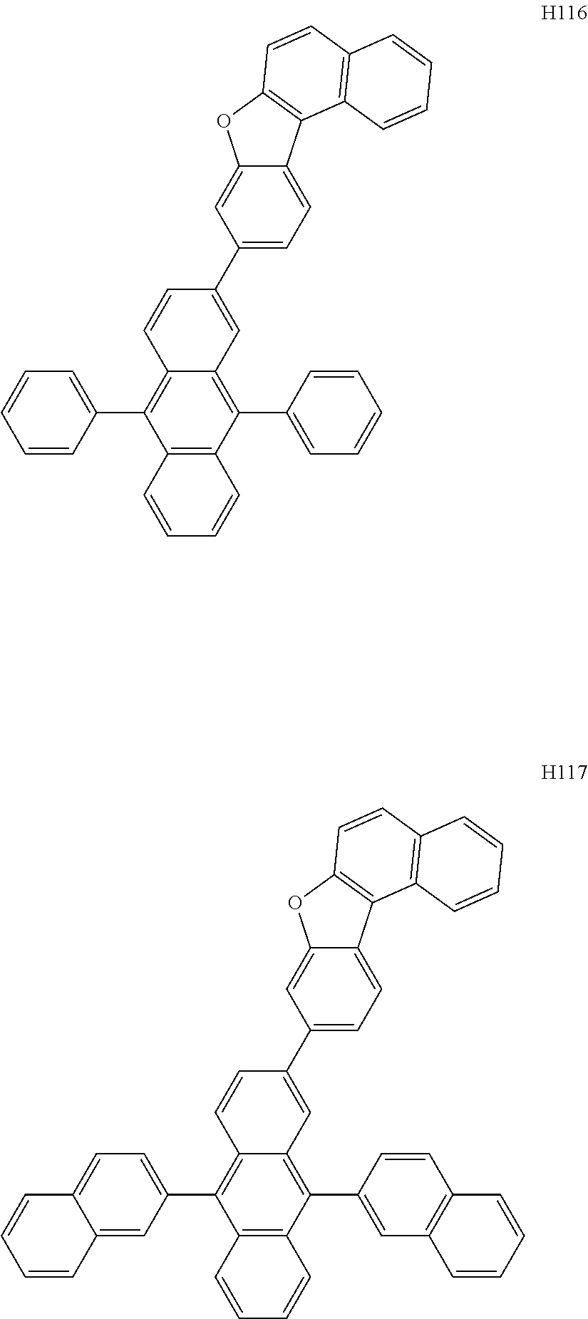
C12=CC=C(C3=C4C=CC(C5=CC=C6C(=C5)OC5=C6C6=C(C=C5)C=CC=C6)=CC4=C(C4=CC5=C(C=C4)C=CC=C5)C4=C3C=CC=C4)C=C1C=CC=C2.C1=CC=C(C2=C3C=CC(C4=CC=C5C(=C4)OC4=C5C5=C(C=C4)C=CC=C5)=CC3=C(C3=CC=CC=C3)C3=C2C=CC=C3)C=C1
